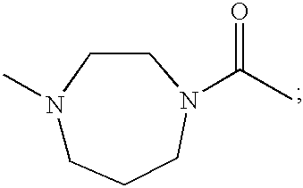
N1(C)CCCN(C(C)=O)CC1
